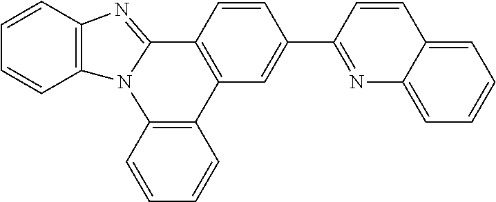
C1=CC2=C(C=C1)N1C(=NC3=C1C=CC=C3)C1=C2C=C(C2=NC3=CC=CC=C3C=C2)C=C1
